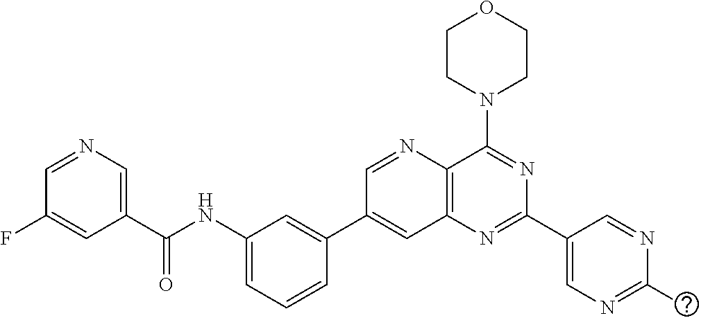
C1(NC(C2=CN=CC(F)=C2)=O)=CC=CC(C2=CC3=C(N=C2)C(N2CCOCC2)=NC(C2=CN=C(C)N=C2)=N3)=C1
